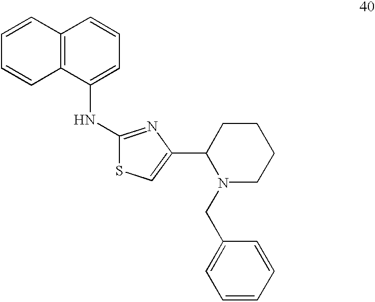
C1=CC2=C(C=C1)C(NC1=NC(C3N(CC4=CC=CC=C4)CCCC3)=CS1)=CC=C2
